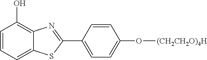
C1=CC=C2C(=C1O)N=C(C1=CC=C(O[(CH2CH2O)4H])C=C1)S2
